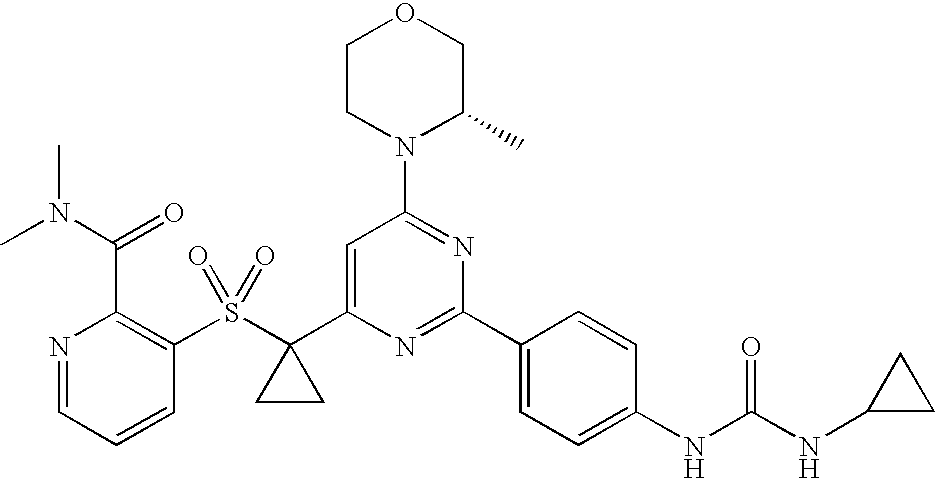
C1(S(=O)(=O)C2(C3=CC(N4C(C)COCC4)=NC(C4=CC=C(NC(NC5CC5)=O)C=C4)=N3)CC2)=C(C(=O)N(C)C)N=CC=C1
